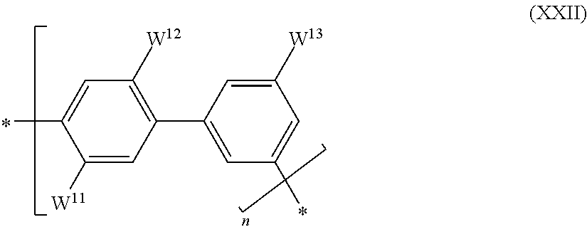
C1([W11])=CC(C2=CC(C)=CC([W13])=C2)=C([W12])C=C1C
